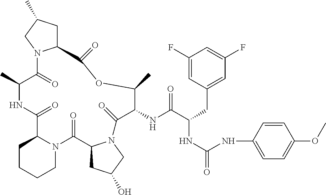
C1(C)C(=O)N2C(CC(C)C2)C(=O)OC(C)C(NC(=O)C(NC(NC2=CC=C(OC)C=C2)=O)CC2=CC(F)=CC(F)=C2)C(=O)N2C(C(=O)N3C(C(=O)N1)CCCC3)CC(O)C2
